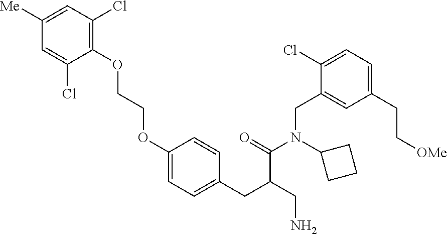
C1(OCCOC2=CC=C(CC(CN)C(=O)N(CC3=CC(CC[OMe])=CC=C3Cl)C3CCC3)C=C2)=C(Cl)C=C([Me])C=C1Cl
